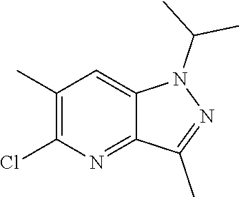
C1=C2N(C(C)C)N=C(C)C2=NC(Cl)=C1C
